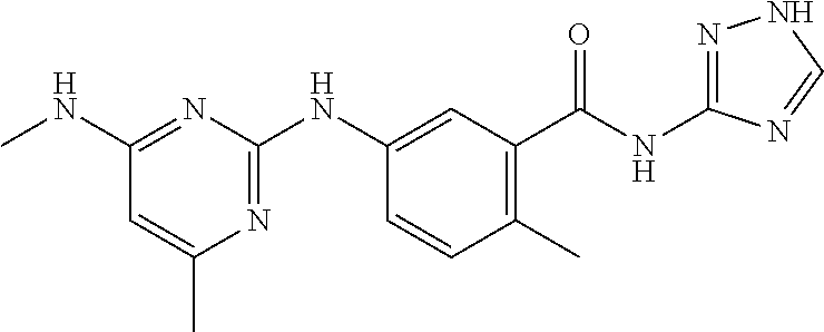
C1=CC(C)=C(C(NC2=NNC=N2)=O)C=C1NC1=NC(C)=CC(NC)=N1
